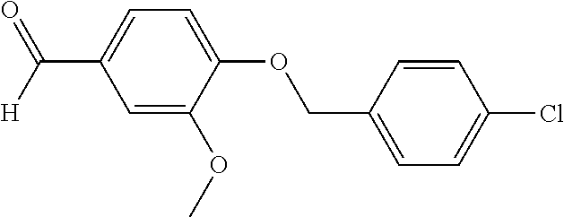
C1=C(OCC2=CC=C(Cl)C=C2)C(OC)=CC(C(=O)[H])=C1
